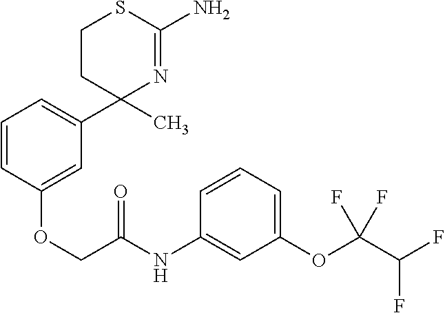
C1CC(C)(C2=CC=CC(OCC(NC3=CC(OC(C(F)F)(F)F)=CC=C3)=O)=C2)N=C(N)S1
